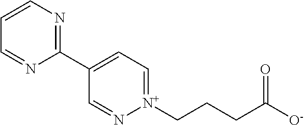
C1=CN=C(C2=CC=[N+](CCCC([O-])=O)N=C2)N=C1
